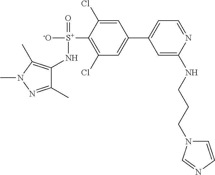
C1(N[S+]([-O])(=O)C2=C(Cl)C=C(C3=CC=NC(NCCCN4C=CN=C4)=C3)C=C2Cl)=C(C)N(C)N=C1C
